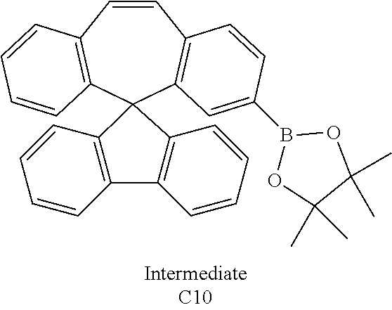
C1=CC2=C(C=C(B3OC(C)(C)C(C)(C)O3)C=C2)C2(C3=C1C=CC=C3)C1=C(C3=C2C=CC=C3)C=CC=C1
